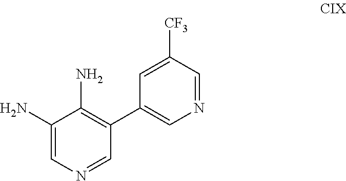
C1(N)=CN=CC(C2=CN=CC([CF3])=C2)=C1N
